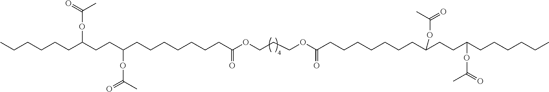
CCCCCCC(CCC(CCCCCCCC(OCCCOC(CCCCCCCC(CCC(CCCCCC)OC(C)=O)OC(=O)C)=O)=O)OC(=O)C)OC(C)=O
